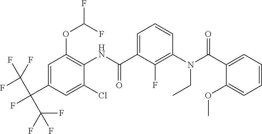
C1=C(C(F)(C(F)(F)F)C(F)(F)F)C=C(Cl)C(NC(C2=CC=CC(N(C(C3=CC=CC=C3OC)=O)CC)=C2F)=O)=C1OC(F)F
